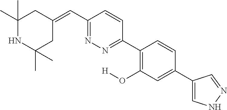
C1(C)(C)NC(C)(C)CC(=CC2=NN=C(C3=C(O[H])C=C(C4=CNN=C4)C=C3)C=C2)C1
